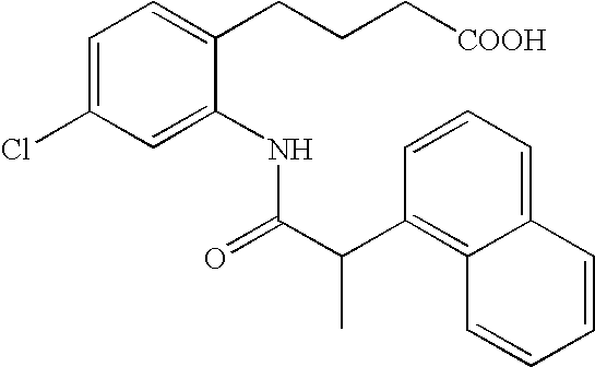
C1=CC=C2C(=C1C(C(=O)NC1=CC(Cl)=CC=C1CCC[COOH])C)C=CC=C2
